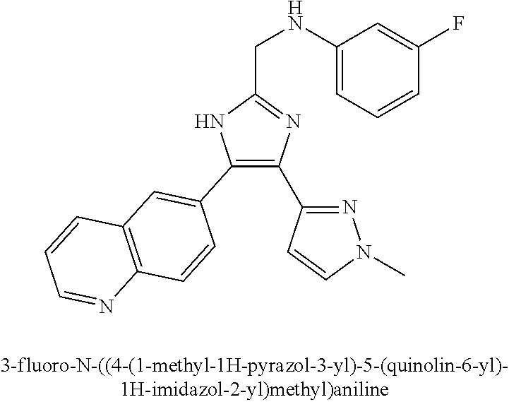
C1(C2=C(C3=NN(C)C=C3)N=C(CNC3=CC=CC(F)=C3)N2)=CC2=C(C=C1)N=CC=C2
